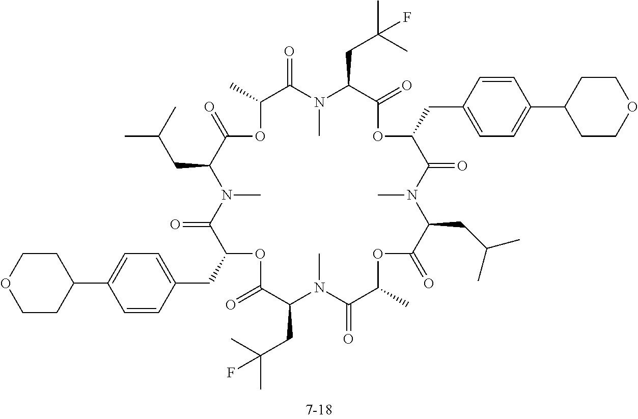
N1(C)C(=O)C(CC2=CC=C(C3CCOCC3)C=C2)OC(=O)C(CC(C)(C)F)N(C)C(=O)C(C)OC(=O)C(CC(C)C)N(C)C(=O)C(CC2=CC=C(C3CCOCC3)C=C2)OC(=O)C(CC(C)(C)F)N(C)C(=O)C(C)OC(=O)C1CC(C)C
